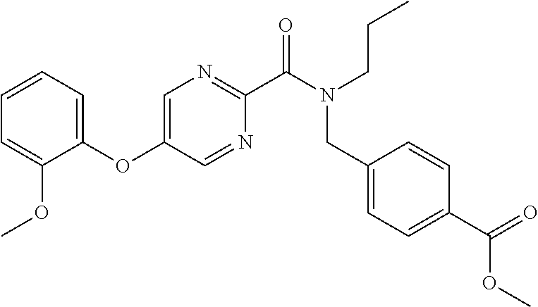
C1(OC2=CN=C(C(N(CCC)CC3=CC=C(C(=O)OC)C=C3)=O)N=C2)=CC=CC=C1OC
